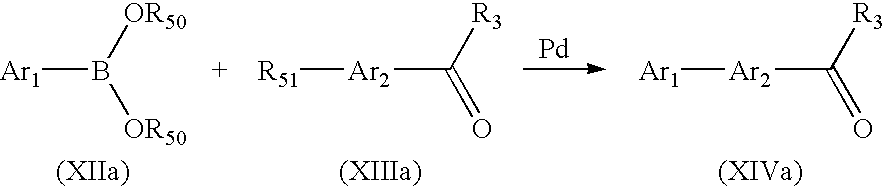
[R3]C(=O)[Ar2][R51].[OR50]B([OR50])[Ar1].[Pd].[R3]C(=O)[Ar2][Ar1]
